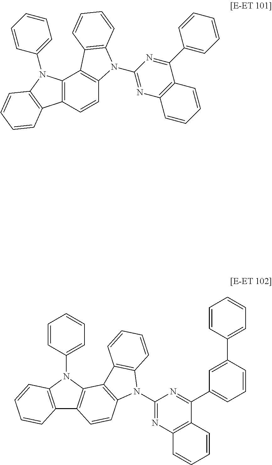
C12=C(C=CC3=C1C1=C(N3C3=NC4=C(C(C5=CC=CC=C5)=N3)C=CC=C4)C=CC=C1)C1=C(N2C2=CC=CC=C2)C=CC=C1.C12=C(N(C3=CC=CC=C3)C3=C1C=CC1=C3C3=C(N1C1=NC4=C(C(C5=CC=CC(C6=CC=CC=C6)=C5)=N1)C=CC=C4)C=CC=C3)C=CC=C2
